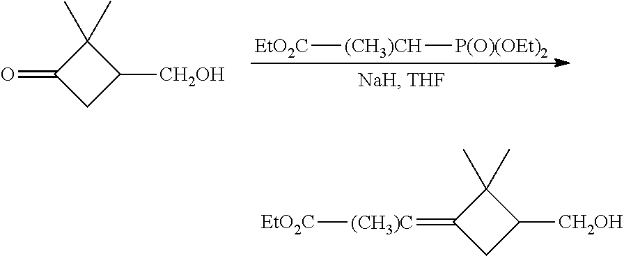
[EtO2C][(CH3)CH][P(O)(OEt)2].O=C1CC([CH2OH])C1(C)C.C1C([CH2OH])C(C)(C)C1=[(CH3)C][EtO2C]
